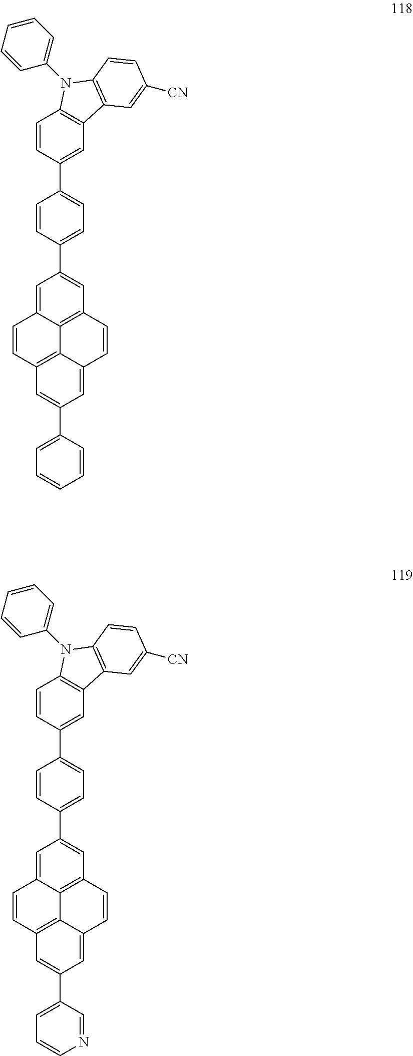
C1=C2C3=C(C=C1C1=CC=C(C4=CC5=C(C=C4)N(C4=CC=CC=C4)C4=C5C=C([CN])C=C4)C=C1)C=CC1=CC(C4=CC=CC=C4)=CC(=C31)C=C2.C1=C2C3=C(C=C1C1=CC=C(C4=CC5=C(C=C4)N(C4=CC=CC=C4)C4=C5C=C([CN])C=C4)C=C1)C=CC1=CC(C4=CC=CN=C4)=CC(=C31)C=C2
